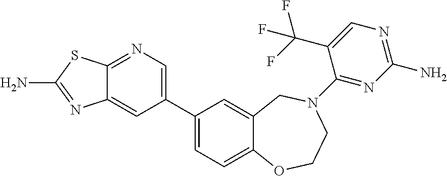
C12=NC=C(C3=CC=C4C(=C3)CN(C3=NC(N)=NC=C3C(F)(F)F)CCO4)C=C1N=C(N)S2
